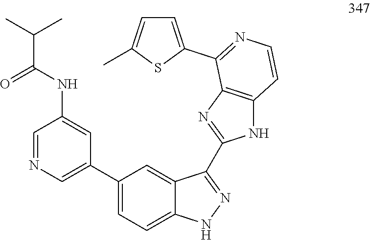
C1=NC=C(C2=CC=C3C(=C2)C(C2=NC4=C(N2)C=CN=C4C2=CC=C(C)S2)=NN3)C=C1NC(C(C)C)=O
